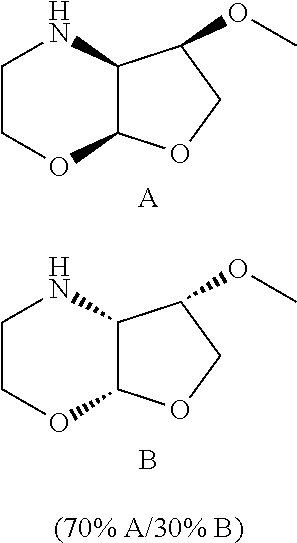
C1COC2C(N1)C(OC)CO2.C1COC2C(N1)C(OC)CO2.[A].B.[(70% A/30% B)]
